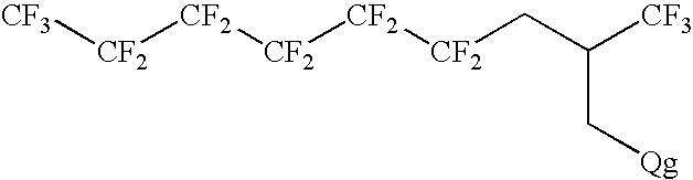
[CF3][CF2][CF2][CF2][CF2][CF2]CC([CF3])C[Qg]
